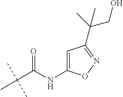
C(C(NC1=CC(C(C)(CO)C)=NO1)=O)(C)(C)C
